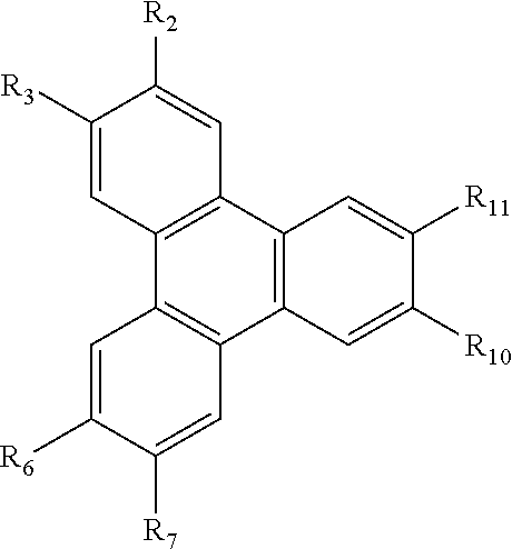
C12=C(C3=C(C4=C1C=C([R7])C([R6])=C4)C=C([R3])C([R2])=C3)C=C([R11])C([R10])=C2
